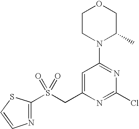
C1CN(C2=NC(Cl)=NC(CS(=O)(=O)C3=NC=CS3)=C2)C(C)CO1
